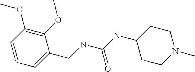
C1=CC=C(CNC(NC2CCN(C)CC2)=O)C(OC)=C1OC
